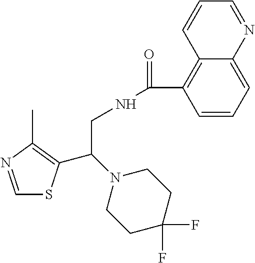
C1=NC(C)=C(C(N2CCC(F)(F)CC2)CNC(=O)C2=C3C(=CC=C2)N=CC=C3)S1
